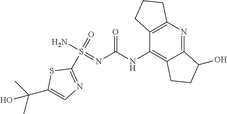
N(C(NC1=C2C(=NC3=C1CCC3)C(O)CC2)=O)=S(N)(=O)C1=NC=C(C(C)(C)O)S1
